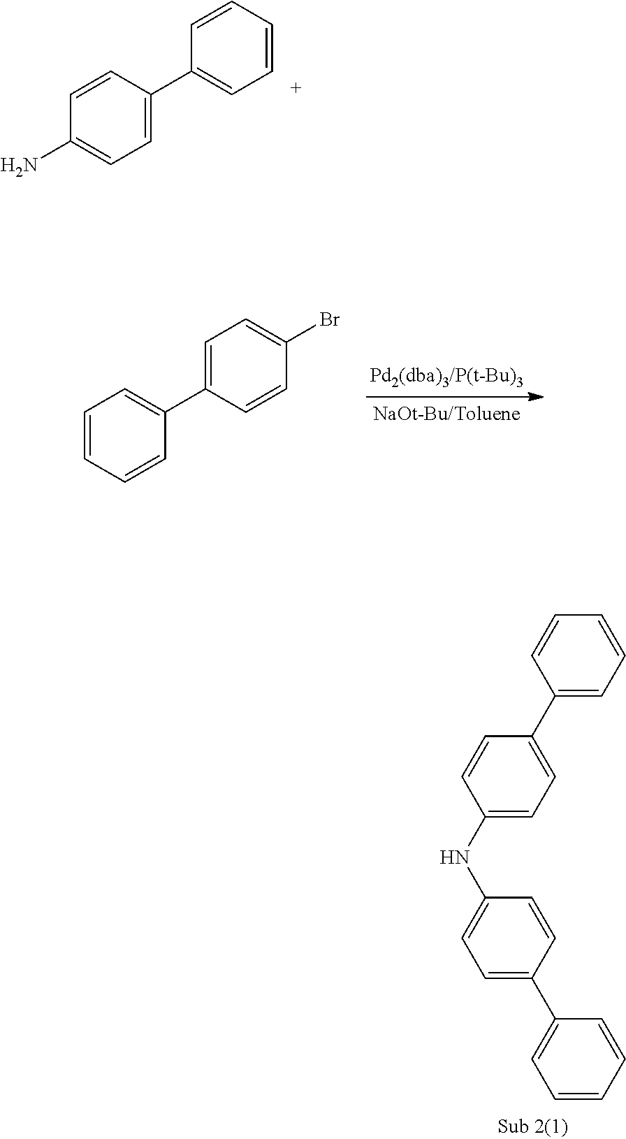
C1(C2=CC=C(NC3=CC=C(C4=CC=CC=C4)C=C3)C=C2)=CC=CC=C1.C1=CC(C2=CC=CC=C2)=CC=C1N.C1=CC=CC(C2=CC=C(Br)C=C2)=C1
